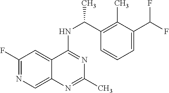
C1(F)=NC=C2C(=C1)C(NC(C)C1=C(C)C(C(F)F)=CC=C1)=NC(C)=N2
